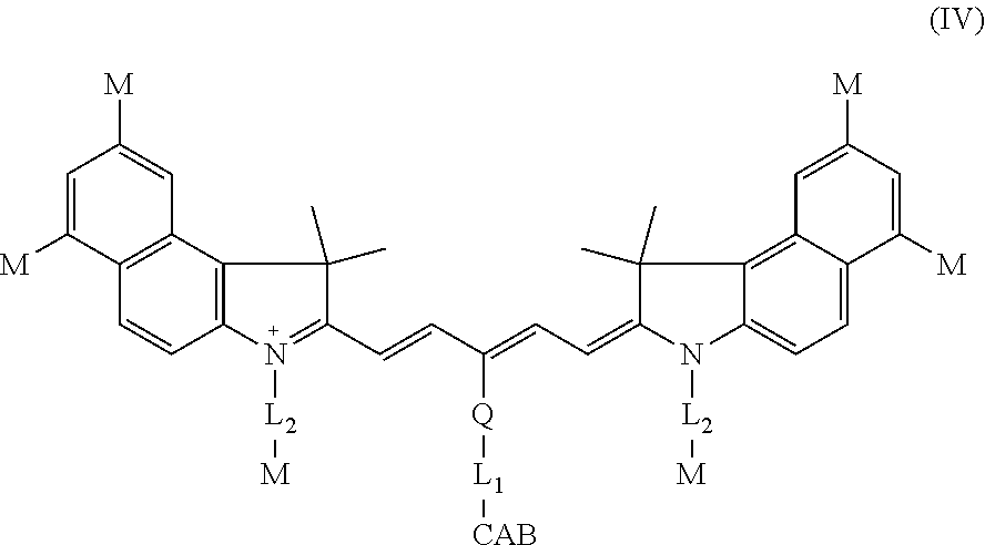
C1=C([M])C2=C(C=C1[M])C1=C(C=C2)N([L2][M])=C(C=CC(=CC=C2C(C)(C)C3=C4C(=CC=C3N2[L2][M])C([M])=CC([M])=C4)[Q][L1][CAB])C1(C)C
